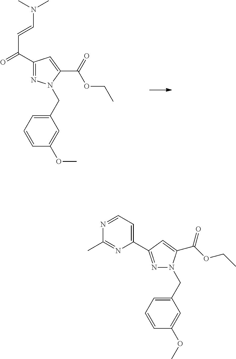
C1=CC(OC)=CC(CN2N=C(C(=O)C=CN(C)C)C=C2C(OCC)=O)=C1.C1=CC(OC)=CC(CN2N=C(C3=CC=NC(C)=N3)C=C2C(OCC)=O)=C1
